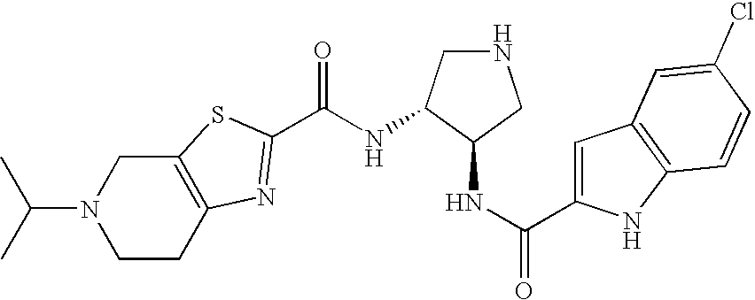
C(N1CCC2=C(C1)SC(C(NC1C(NC(=O)C3=CC4=C(N3)C=CC(Cl)=C4)CNC1)=O)=N2)(C)C
